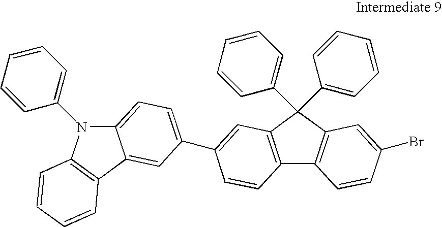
C12=CC=C(C3=CC4=C(C5=C(C4(C4=CC=CC=C4)C4=CC=CC=C4)C=C(Br)C=C5)C=C3)C=C1C1=C(N2C2=CC=CC=C2)C=CC=C1
